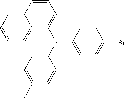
C12=CC=CC=C1C(N(C1=CC=C(C)C=C1)C1=CC=C(Br)C=C1)=CC=C2
